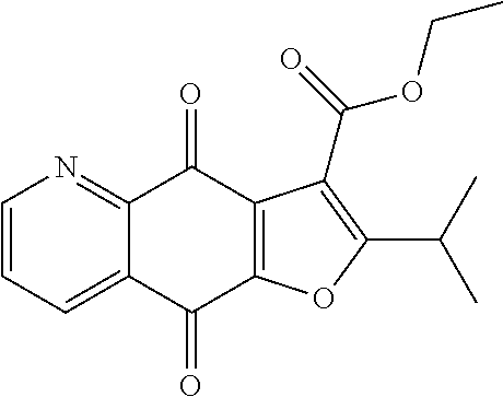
C1=CC=C2C(=N1)C(=O)C1=C(C2=O)OC(C(C)C)=C1C(=O)OCC
